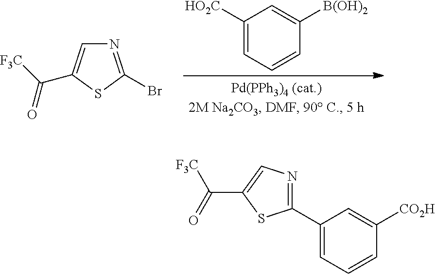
C1([HO2C])=CC=CC([B(OH)2])=C1.N1=C(Br)SC(C([F3C])=O)=C1.C1(C2=NC=C(C(=O)[F3C])S2)=CC=CC([CO2H])=C1
